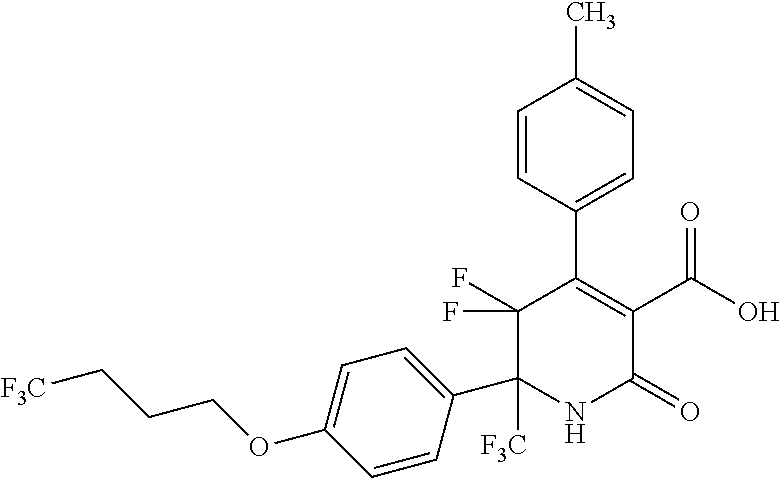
C1([F3C])(C2=CC=C(OCCC[F3C])C=C2)NC(=O)C(C(O)=O)=C(C2=CC=C(C)C=C2)C1(F)F
